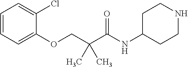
C1=CC=C(OCC(C(NC2CCNCC2)=O)(C)C)C(Cl)=C1
